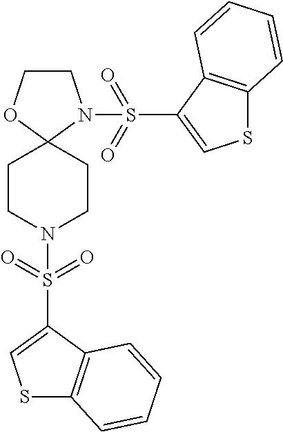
C1CN(S(=O)(=O)C2=CSC3=C2C=CC=C3)C2(O1)CCN(S(=O)(=O)C1=CSC3=C1C=CC=C3)CC2
